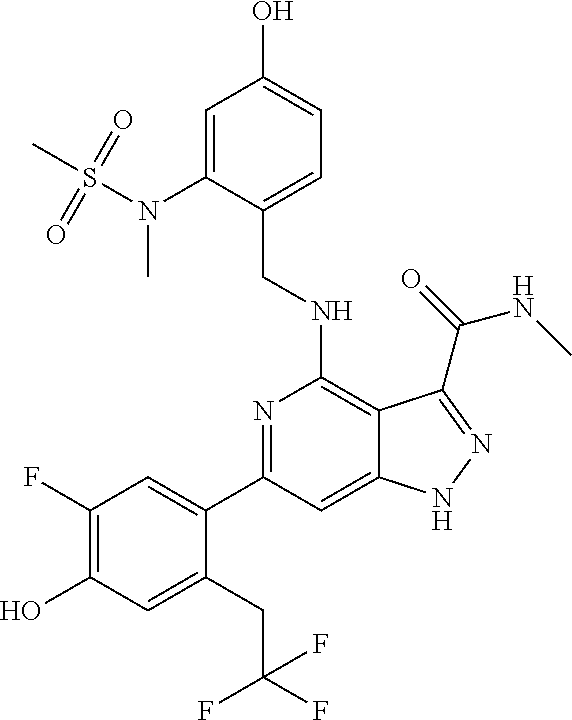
C1(C2=CC(F)=C(O)C=C2CC(F)(F)F)=NC(NCC2=CC=C(O)C=C2N(C)S(C)(=O)=O)=C2C(=C1)NN=C2C(NC)=O
